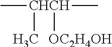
C[CHCH](C)([OC2H4OH])C
